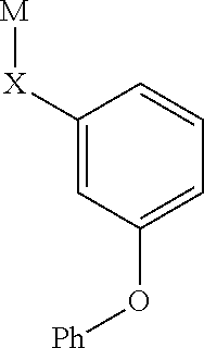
C1([X][M])=CC(O[Ph])=CC=C1
